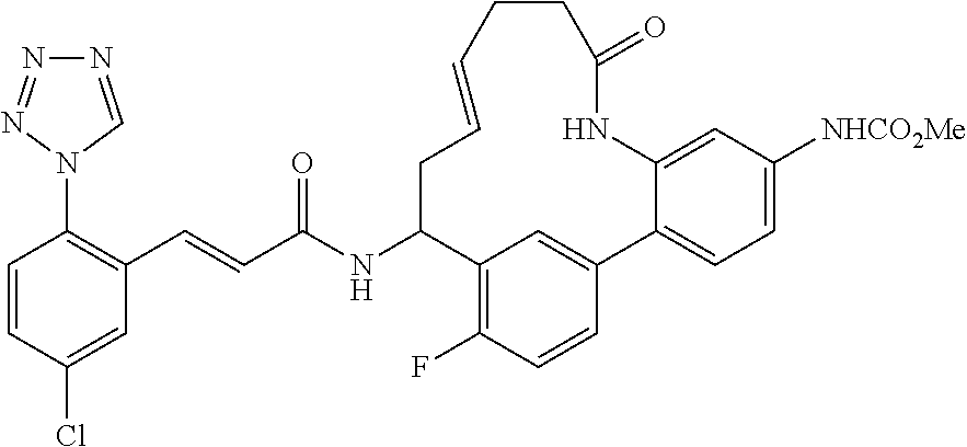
C1=CC(Cl)=CC(C=CC(NC2C3=C(F)C=CC(=C3)C3=CC=C([NHCO2Me])C=C3NC(=O)CCC=CC2)=O)=C1N1C=NN=N1
